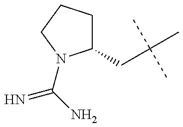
C1(CC(C)(C)C)CCCN1C(N)=N
